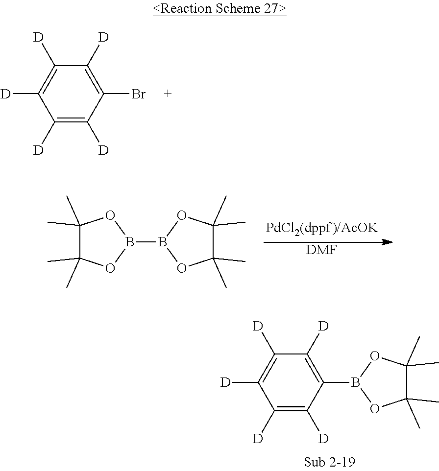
[DMF].B1(B2OC(C)(C)C(C)(C)O2)OC(C)(C)C(C)(C)O1.C1([D])=C([D])C([D])=C([D])C(B2OC(C)(C)C(C)(C)O2)=C1[D].C1([D])=C([D])C([D])=C([D])C(Br)=C1[D]
